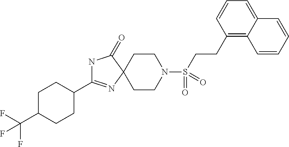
N1C(C2CCC(C(F)(F)F)CC2)=NC2(C1=O)CCN(S(CCC1=C3C(=CC=C1)C=CC=C3)(=O)=O)CC2
